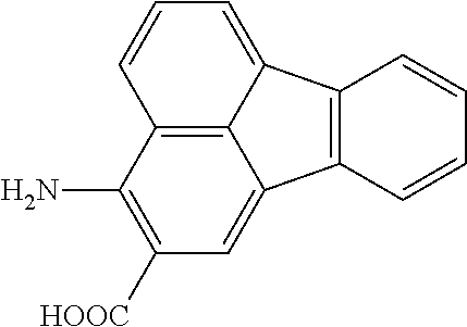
C12=C3C(=CC([HOOC])=C1N)C1=C(C3=CC=C2)C=CC=C1
